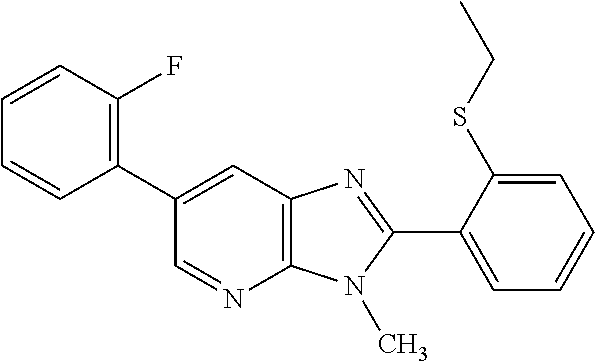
C12=C(N(C)C(C3=CC=CC=C3SCC)=N1)N=CC(C1=C(F)C=CC=C1)=C2
